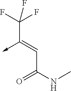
C(C(NC)=O)=C(->C)C(F)(F)F
